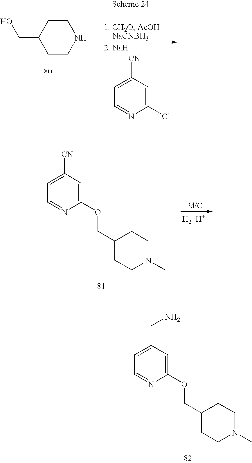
C1CNCCC1CO.C1(Cl)=CC([CN])=CC=N1.C1(OCC2CCN(C)CC2)=CC([CN])=CC=N1.[H2  H+].C1(OCC2CCN(C)CC2)=CC(CN)=CC=N1
